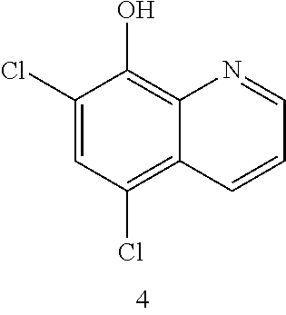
C1(Cl)=CC(Cl)=C2C(=C1O)N=CC=C2
